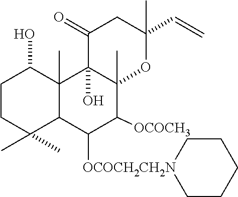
C1CC(C)(C)C2C(C)(C1O)C1(O)C(C)(C([OCOCH3])C2[OCOCH2CH2N]2CCCCC2)OC(C)(C=C)CC1=O
